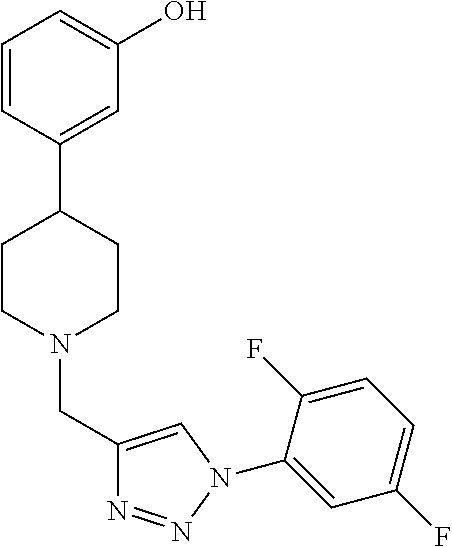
C1=CC(C2CCN(CC3=CN(C4=CC(F)=CC=C4F)N=N3)CC2)=CC(O)=C1
